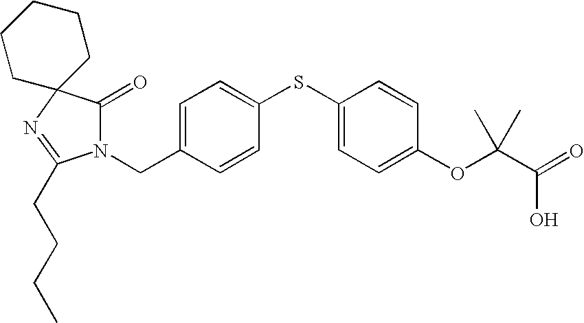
C12(N=C(CCCC)N(CC3=CC=C(SC4=CC=C(OC(C(=O)O)(C)C)C=C4)C=C3)C1=O)CCCCC2
